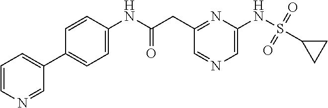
C1(CC(NC2=CC=C(C3=CC=CN=C3)C=C2)=O)=NC(NS(=O)(=O)C2CC2)=CN=C1
